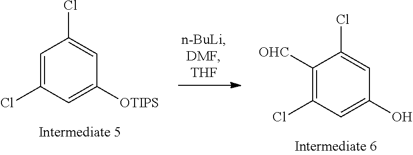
C1=C(Cl)C=C([OTIPS])C=C1Cl.C1([OHC])=C(Cl)C=C(O)C=C1Cl
